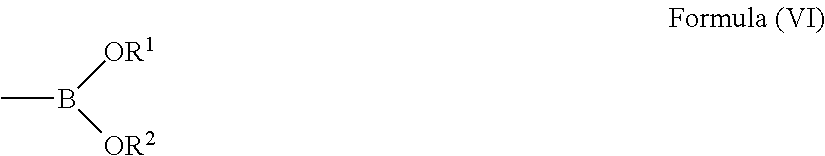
CB([OR1])[OR2]
